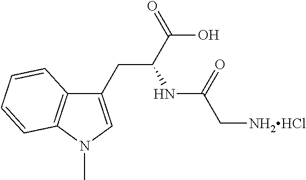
C1(CC(C(O)=O)NC(C[NH2HCl])=O)=CN(C)C2=C1C=CC=C2
